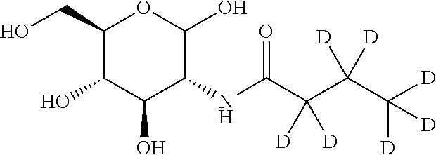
OCC1C(O)C(O)C(NC(=O)C(C(C([D])([D])[D])([D])[D])([D])[D])C(O)O1
